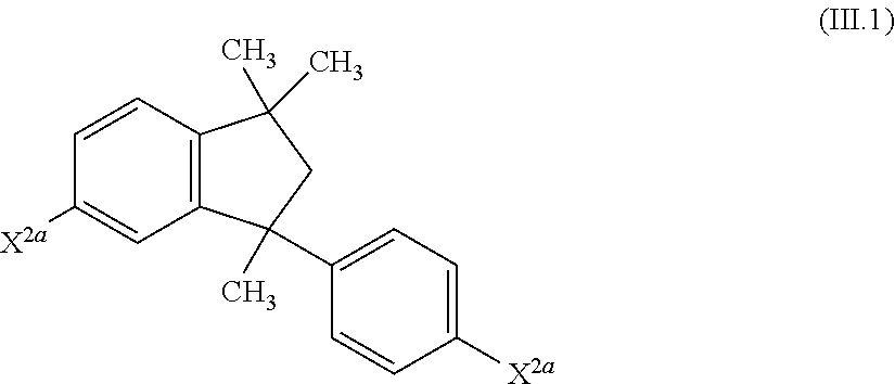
C12=C(C(C)(C3=CC=C([X2a])C=C3)CC1(C)C)C=C([X2a])C=C2
